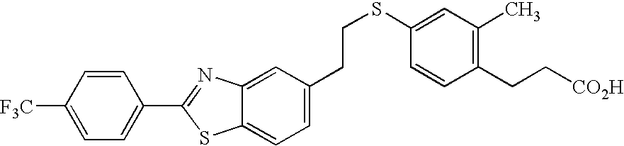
C1([F3C])=CC=C(C2=NC3=CC(CCSC4=CC(C)=C(CC[CO2H])C=C4)=CC=C3S2)C=C1
